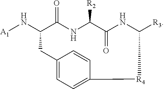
[A1]NC1C(=O)NC([R2])C(=O)NC([R3])[R4]C2=CC=C(C1)C=C2
